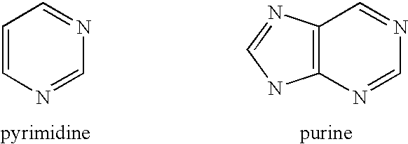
C1=CN=CN=C1.C12=C(N=CN=C1)NC=N2
